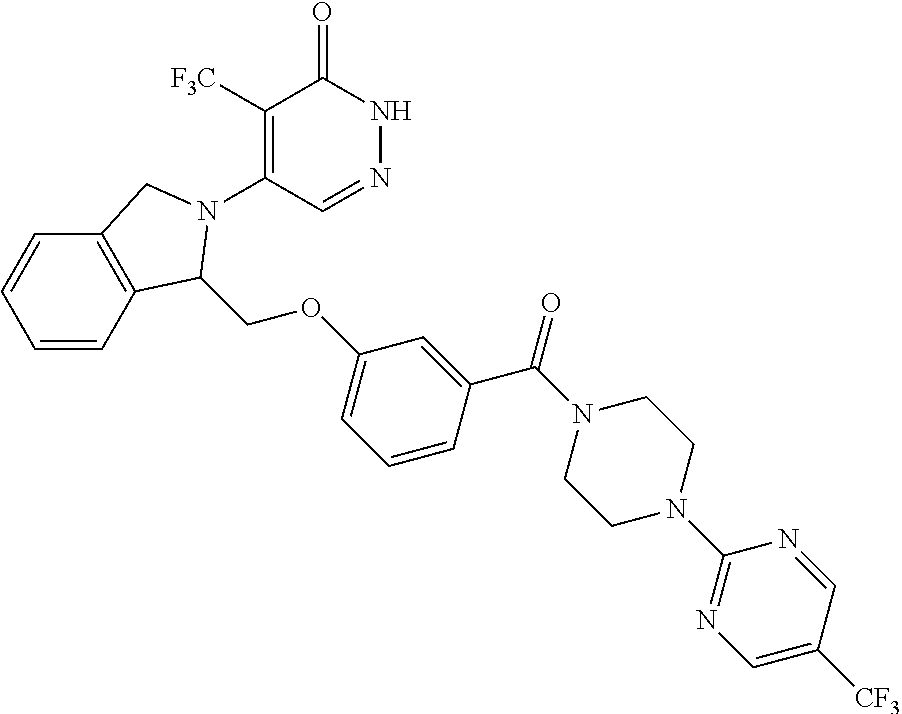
C1([F3C])=C(N2C(COC3=CC=CC(C(=O)N4CCN(C5=NC=C([CF3])C=N5)CC4)=C3)C3=C(C=CC=C3)C2)C=NNC1=O
